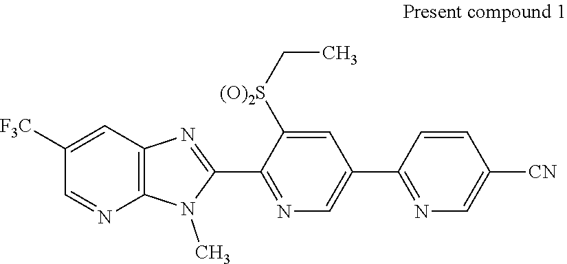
C12=C(C=C([F3C])C=N1)N=C(C1=NC=C(C3=NC=C([CN])C=C3)C=C1[(O)2S]CC)N2C
